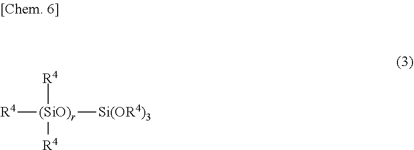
[R4][(SiO)r]([R4])([R4])[Si(OR4)3]
